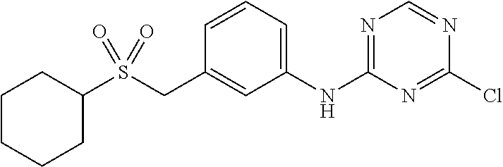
C1=C(NC2=NC=NC(Cl)=N2)C=C(CS(C2CCCCC2)(=O)=O)C=C1
